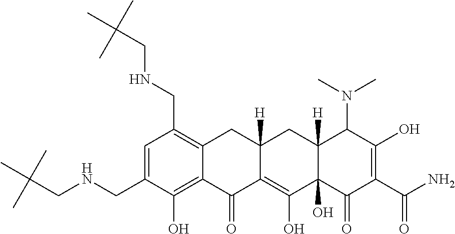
C1=C(CNCC(C)(C)C)C(O)=C2C(=C1CNCC(C)(C)C)CC1([H])C(=C(O)C3(O)C([H])(C1)C(N(C)C)C(O)=C(C(N)=O)C3=O)C2=O
